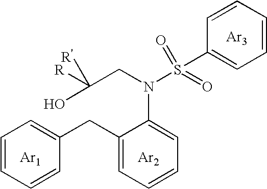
[Ar1].C1=CC=CC(CC2=CC=CC=C2N(CC(O)([R'])[R])S(=O)(=O)C2=CC=CC=C2)=C1.[Ar2].[Ar3]
